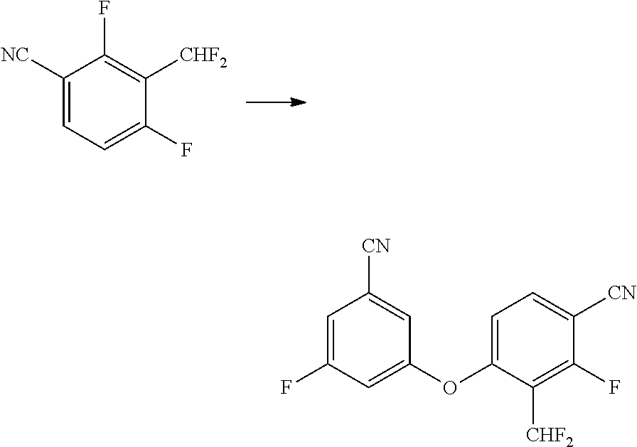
C1([NC])=CC=C(F)C([CHF2])=C1F.C1=C(F)C=C(OC2=CC=C([CN])C(F)=C2[CHF2])C=C1[CN]
